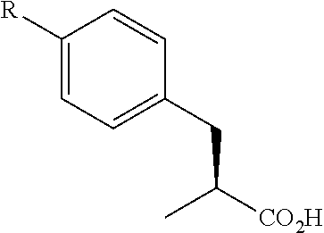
C(C([CO2H])C)C1=CC=C([R])C=C1
